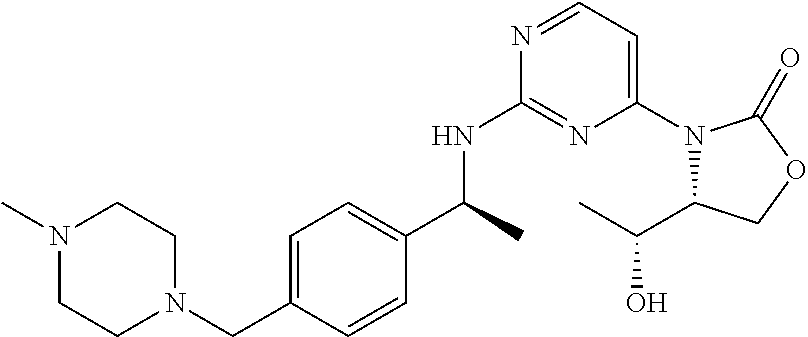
CC(NC1=NC(N2C(C(O)C)COC2=O)=CC=N1)C1=CC=C(CN2CCN(C)CC2)C=C1
